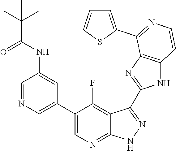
C1=NC=C(C2=CN=C3C(=C2F)C(C2=NC4=C(N2)C=CN=C4C2=CC=CS2)=N[N H]3)C=C1NC(C(C)(C)C)=O
